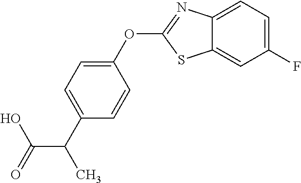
C1(F)=CC=C2C(=C1)SC(OC1=CC=C(C(C(O)=O)C)C=C1)=N2
